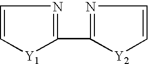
C1=C[Y1]C(C2=NC=C[Y2]2)=N1
